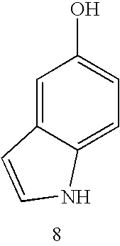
C1=C2C(=CC=C1O)NC=C2
